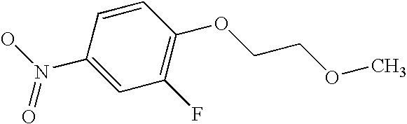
ON(C1=CC(F)=C(OCCOC)C=C1)=O
